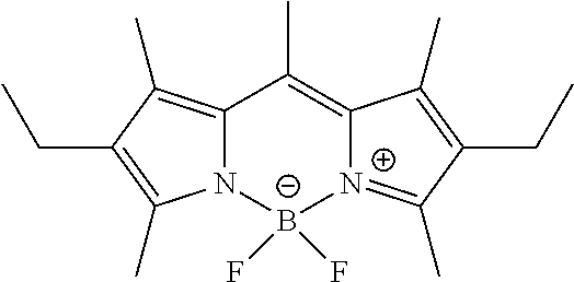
CC1=C2[N+](=C(C)C(CC)=C2C)[B-](F)(F)N2C1=C(C)C(CC)=C2C
